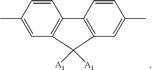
C1=CC(C)=CC2=C1C1=C(C=C(C)C=C1)C2([A1])[A1]
